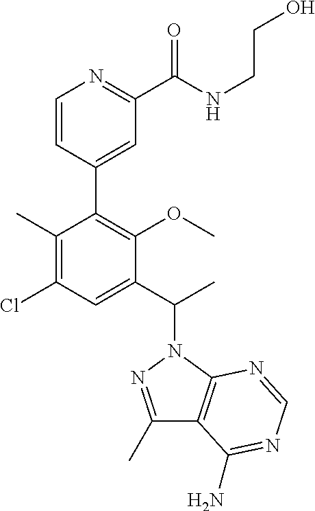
C1(C)=C(Cl)C=C(C(C)N2C3=C(C(C)=N2)C(N)=NC=N3)C(OC)=C1C1=CC(C([NH]CCO)=O)=NC=C1
